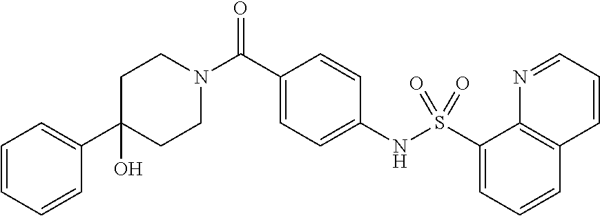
C1(O)(C2=CC=CC=C2)CCN(C(C2=CC=C(NS(C3=CC=CC4=C3N=CC=C4)(=O)=O)C=C2)=O)CC1
